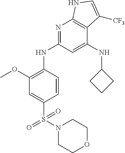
S(=O)(=O)(C1=CC(OC)=C(NC2=NC3=C(C(NC4CCC4)=C2)C([CF3])=CN3)C=C1)N1CCOCC1
